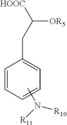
C1=CC=CC=C1CC([OR5])[HOOC].[R11]N([R10])C
